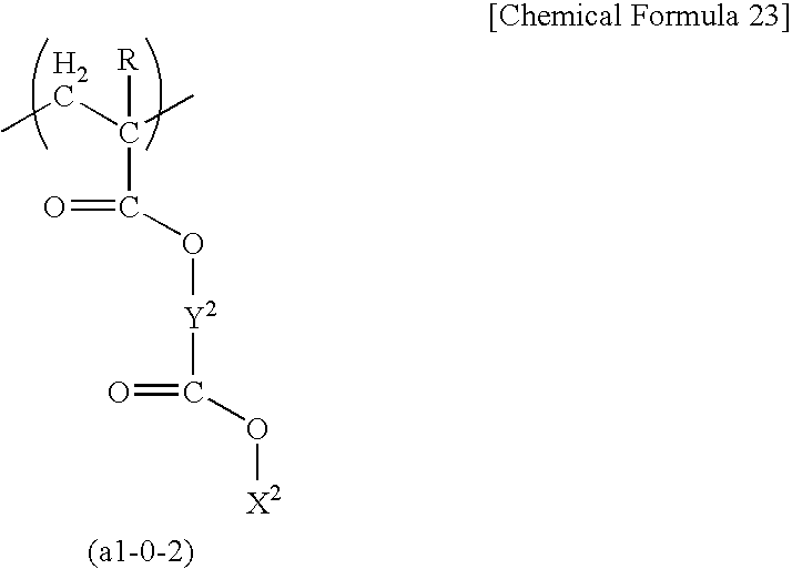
CCC(C)([R])C(=O)O[Y2]C(=O)O[X2]
